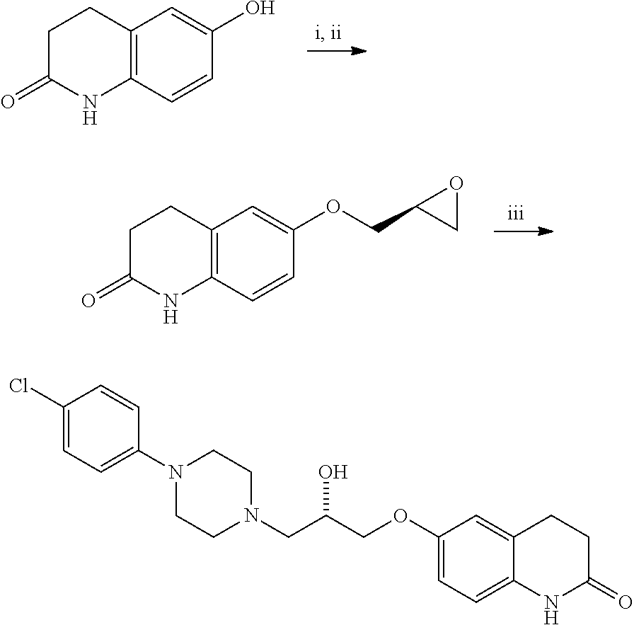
C12=C(C=CC(O)=C1)NC(=O)CC2.C1(OCC(CN2CCN(C3=CC=C(Cl)C=C3)CC2)O)=CC=C2C(=C1)CCC(=O)N2.C12=C(C=CC(OCC3CO3)=C1)NC(=O)CC2
